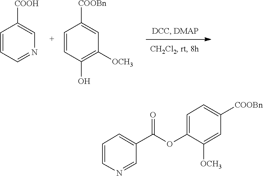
C1=CC=NC=C1[COOH].C1=CC(O)=C([OCH3])C=C1[COOBn].C1=C(C(OC2=CC=C([COOBn])C=C2[OCH3])=O)C=NC=C1
